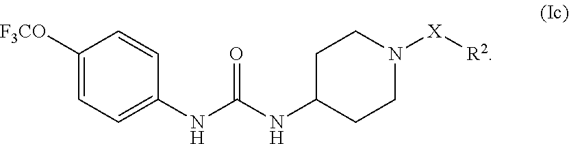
C1=C(NC(NC2CCN([X][R2])CC2)=O)C=CC([F3CO])=C1
